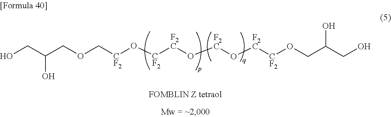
OCC(COC[CF2]O[CF2][F2C]O[F2C]O[F2C][CF2]OCC(CO)O)O
